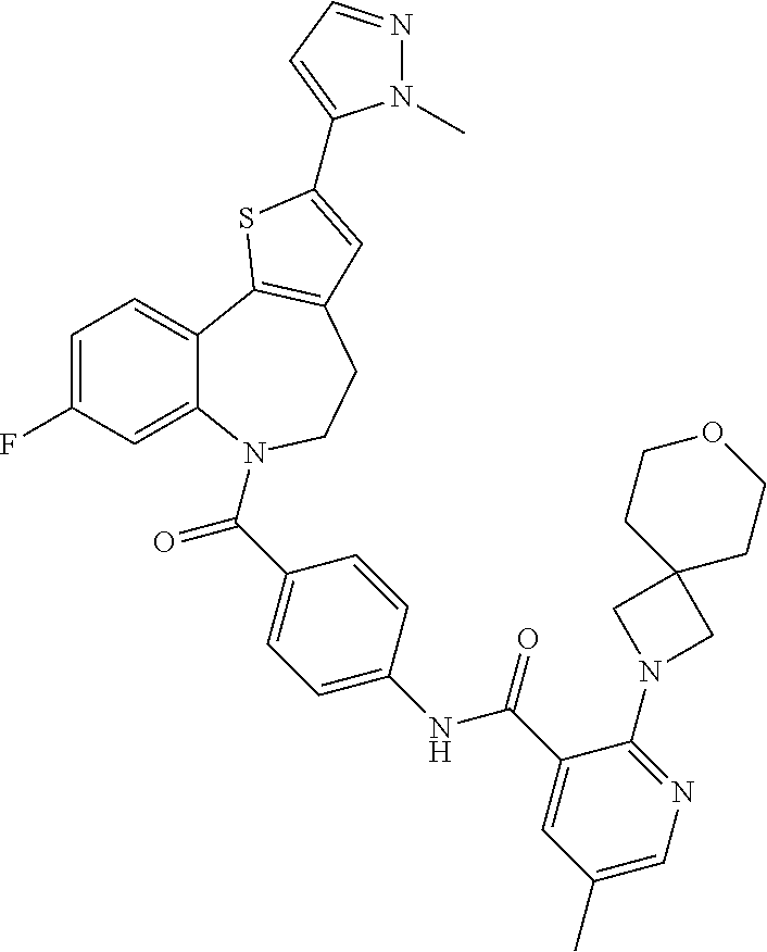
C1=C(F)C=C2C(=C1)C1=C(CCN2C(C2=CC=C(NC(C3=CC(C)=CN=C3N3CC4(C3)CCOCC4)=O)C=C2)=O)C=C(C2=CC=NN2C)S1
